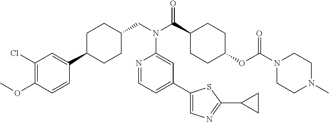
C1(Cl)=C(OC)C=CC(C2CCC(CN(C(C3CCC(OC(N4CCN(C)CC4)=O)CC3)=O)C3=CC(C4=CN=C(C5CC5)S4)=CC=N3)CC2)=C1
